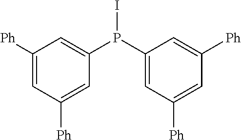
IP(C1=CC([Ph])=CC([Ph])=C1)C1=CC([Ph])=CC([Ph])=C1
